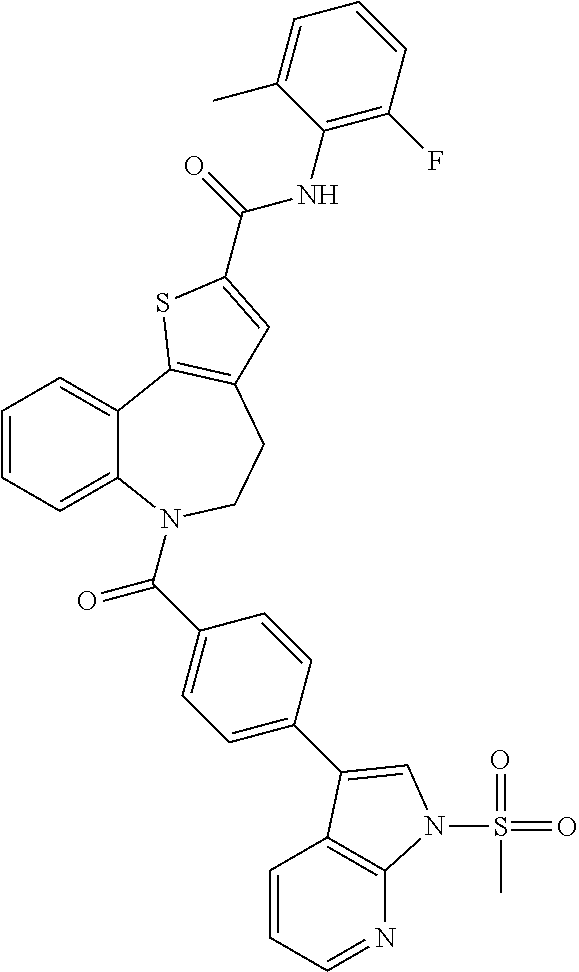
C1=CC=C2C(=C1)C1=C(CCN2C(C2=CC=C(C3=CN(S(=O)(=O)C)C4=C3C=CC=N4)C=C2)=O)C=C(C(NC2=C(F)C=CC=C2C)=O)S1
